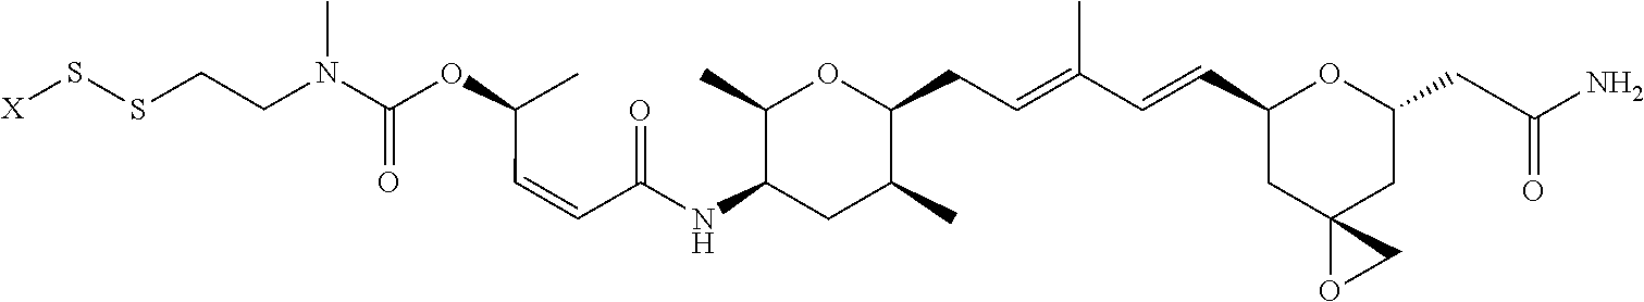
C1(C)C(NC(=O)C=CC(C)OC(=O)N(CCSS[X])C)CC(C)C(CC=C(C)C=CC2OC(CC(=O)N)CC3(OC3)C2)O1
